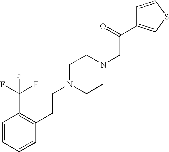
C1=CC=CC(CCN2CCN(CC(C3=CSC=C3)=O)CC2)=C1C(F)(F)F
